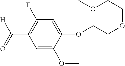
C1=C(OC)C(OCCOCCOC)=CC(F)=C1C(=O)[H]
